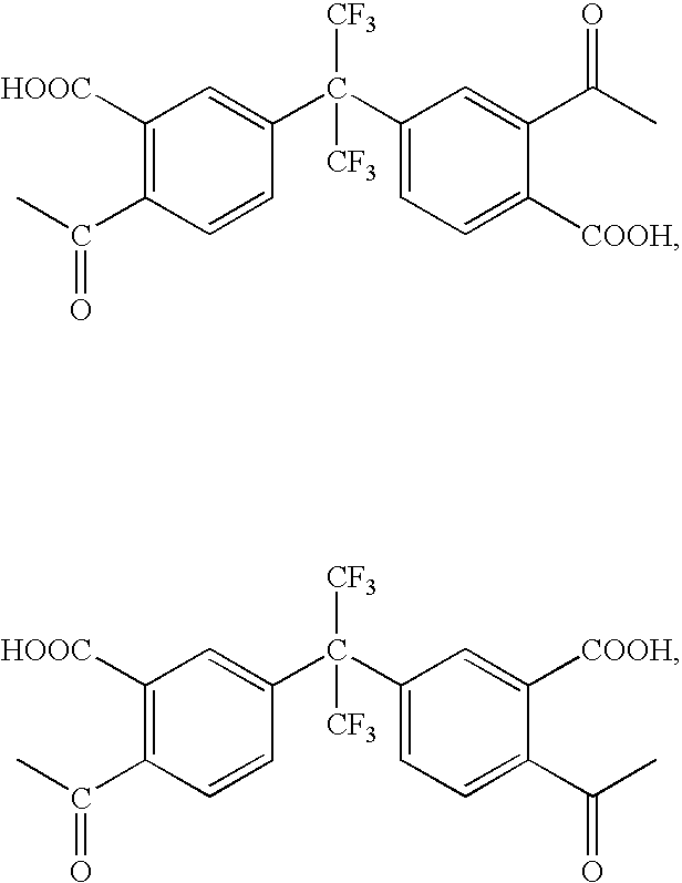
C1=C(C(C2=CC=C([COOH])C(C(C)=O)=C2)([CF3])[CF3])C=CC(C(C)=O)=C1[HOOC].C1=C(C(C2=CC=C(C(C)=O)C([COOH])=C2)([CF3])[CF3])C=CC(C(C)=O)=C1[HOOC]
